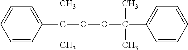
C1=CC(C(C)(C)OOC(C)(C)C2=CC=CC=C2)=CC=C1
